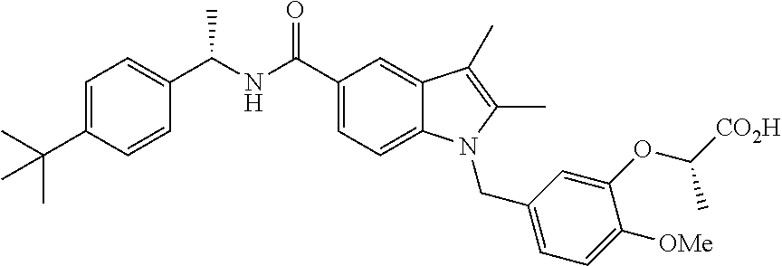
C1([OMe])=CC=C(CN2C3=CC=C(C(NC(C4=CC=C(C(C)(C)C)C=C4)C)=O)C=C3C(C)=C2C)C=C1OC([CO2H])C
